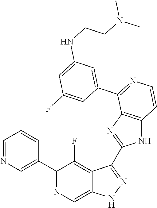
C1=NC=C(C2=NC=C3C(=C2F)C(C2=NC4=C(N2)C=CN=C4C2=CC(NCCN(C)C)=CC(F)=C2)=NN3)C=C1
